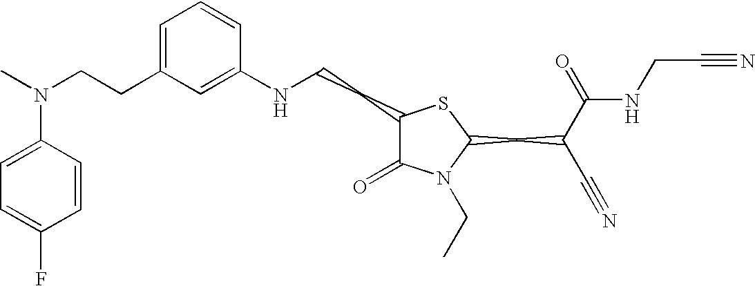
C(CC1=CC=CC(NCCC2C(=O)N(CC)C(CC(C#N)C(=O)NCC#N)S2)=C1)N(C)C1=CC=C(F)C=C1
